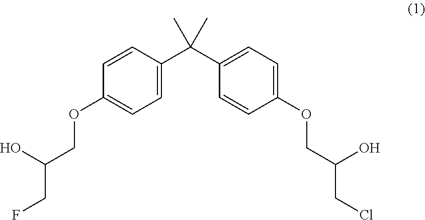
C1=C(C(C2=CC=C(OCC(CCl)O)C=C2)(C)C)C=CC(OCC(CF)O)=C1
